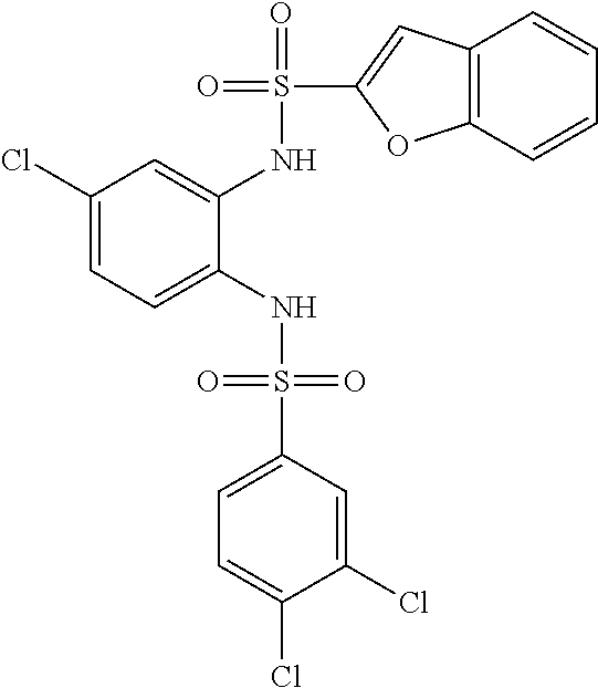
C1(Cl)=CC=C(NS(=O)(=O)C2=CC=C(Cl)C(Cl)=C2)C(NS(=O)(C2=CC3=C(O2)C=CC=C3)=O)=C1
